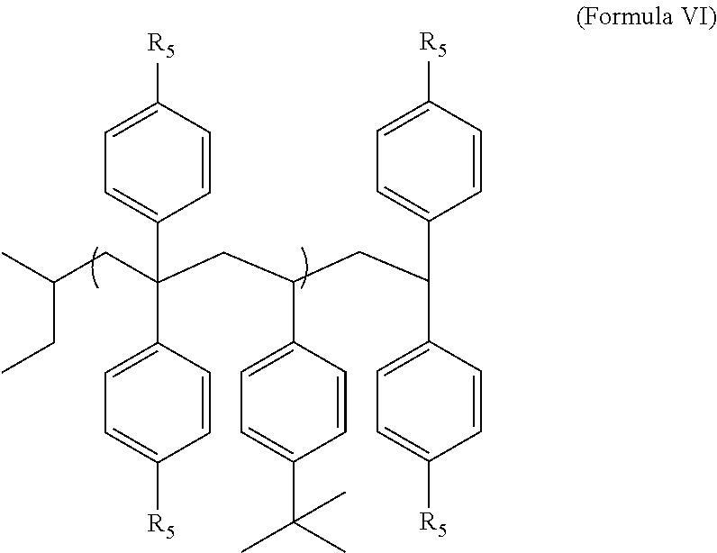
C(CC(CC(C1=CC=C(C(C)(C)C)C=C1)CC(C1=CC=C([R5])C=C1)C1=CC=C([R5])C=C1)(C1=CC=C([R5])C=C1)C1=CC=C([R5])C=C1)(CC)C
